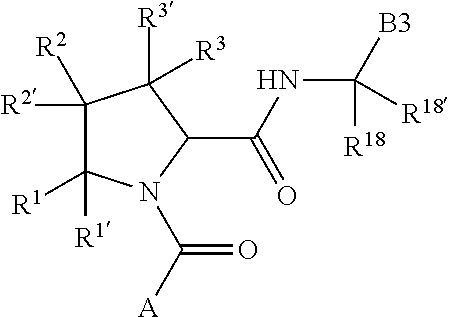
C1([R2])([R2])C([R1])([R1])N(C([A])=O)C(C(NC([B3])([R18])[R18])=O)C1([R3])[R3]
